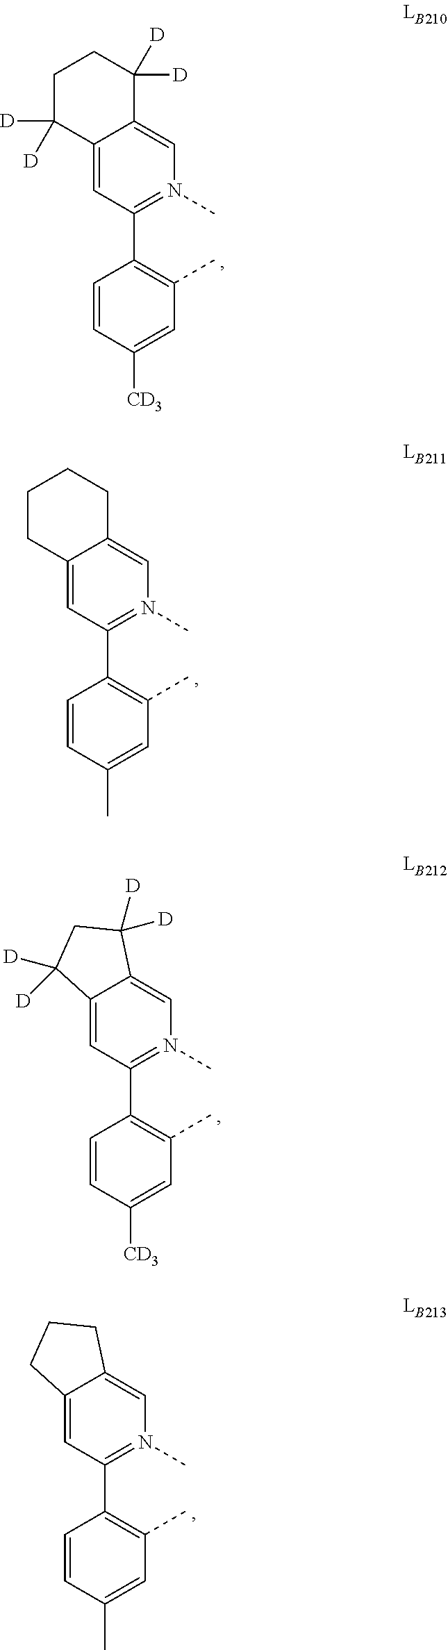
C1=CC([CD3])=CC(C)=C1C1=N(C)C=C2C(=C1)C([D])([D])CCC2([D])[D].C1=CC(C)=CC(C)=C1C1=N(C)C=C2C(=C1)CCCC2.C1=CC([CD3])=CC(C)=C1C1=N(C)C=C2C(=C1)C([D])([D])CC2([D])[D].C1=CC(C)=CC(C)=C1C1=N(C)C=C2C(=C1)CCC2
